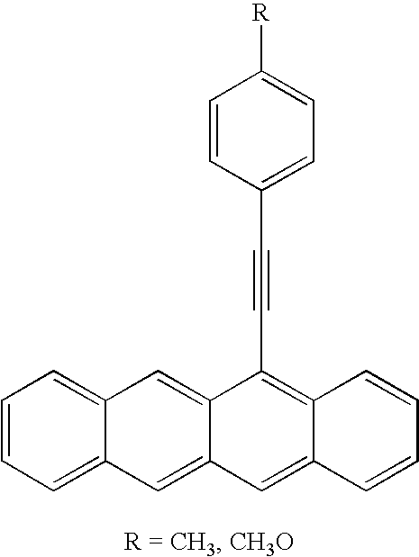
C1=CC=C2C(=C1)C=C1C(=C2)C=C2C(=C1C#CC1=CC=C([R])C=C1)C=CC=C2
